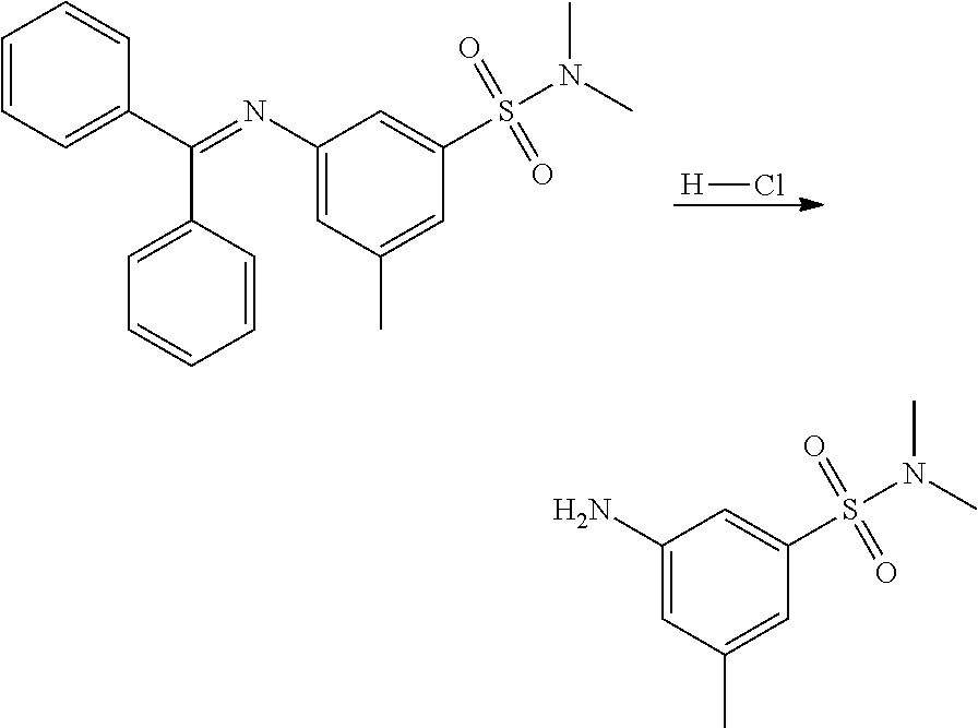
[H]Cl.C1(N=C(C2=CC=CC=C2)C2=CC=CC=C2)=CC(C)=CC(S(N(C)C)(=O)=O)=C1.C1(N)=CC(C)=CC(S(N(C)C)(=O)=O)=C1
